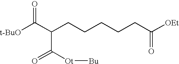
[t-BuO]C(C(CCCCCC([OEt])=O)C([Ot][Bu])=O)=O
